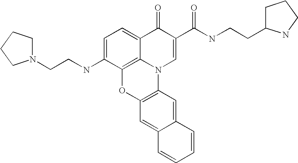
C1=C(NCCN2CCCC2)C2=C3C(=C1)C(=O)C(C(NCCC1CCCN1)=O)=CN3C1=C(O2)C=C2C(=C1)C=CC=C2
